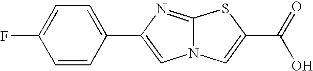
C1=CC(C2=CN3C(=N2)SC(C(=O)O)=C3)=CC=C1F
